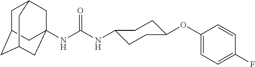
C12CC3(NC(NC4CCC(OC5=CC=C(F)C=C5)CC4)=O)CC(C1)CC(C2)C3
